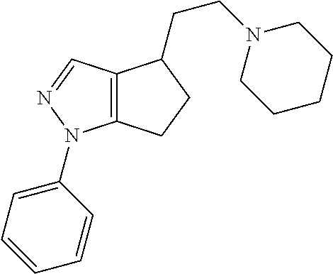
C12=C(C=NN1C1=CC=CC=C1)C(CCN1CCCCC1)CC2
